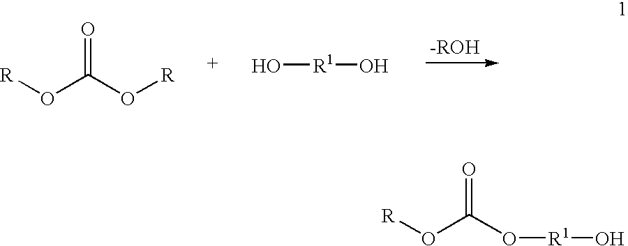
[R]OC(O[R])=O.O[R1]O.[R]OC(O[R1]O)=O
